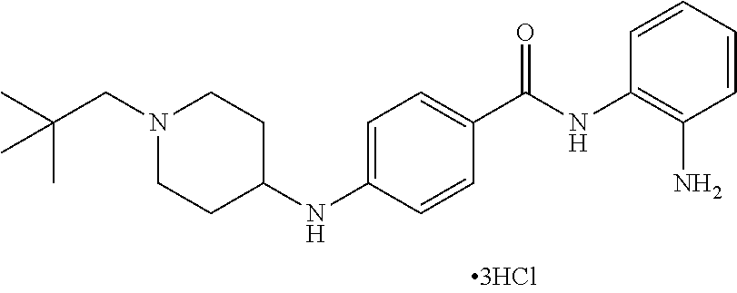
C1=CC=CC(N)=C1NC(C1=CC=C(NC2CCN(CC(C)(C)C)CC2)C=C1)=O
